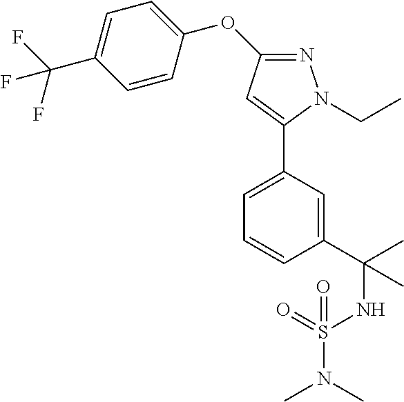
N1=C(OC2=CC=C(C(F)(F)F)C=C2)C=C(C2=CC=CC(C(NS(N(C)C)(=O)=O)(C)C)=C2)N1CC
